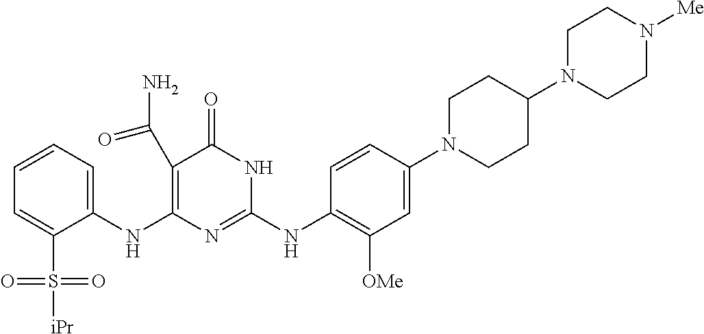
C1(C(N)=O)=C(NC2=CC=CC=C2S([iPr])(=O)=O)N=C(NC2=C([OMe])C=C(N3CCC(N4CCN([Me])CC4)CC3)C=C2)NC1=O
